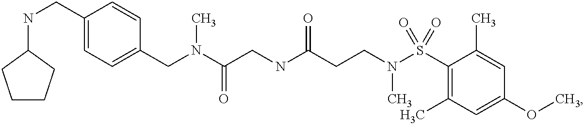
C1=C(CNC2CCCC2)C=CC(CN(C(CNC(CCN(S(C2=C(C)C=C(OC)C=C2C)(=O)=O)C)=O)=O)C)=C1
